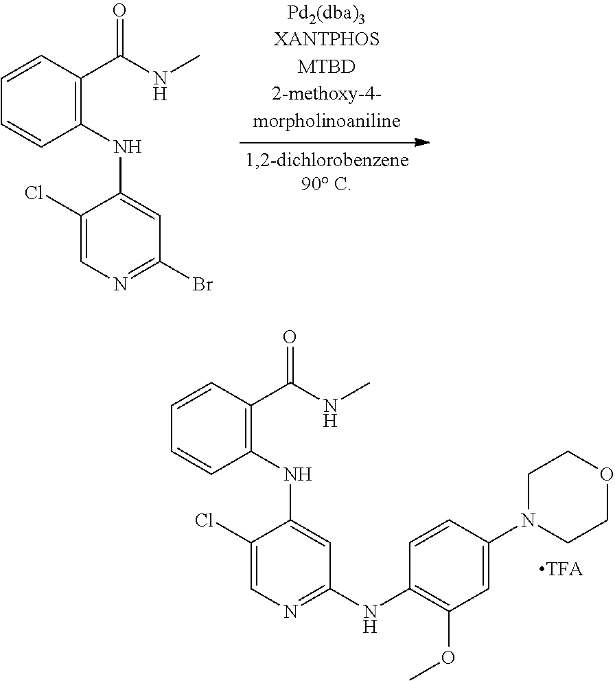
C1(Cl)=CN=C(Br)C=C1NC1=C(C(NC)=O)C=CC=C1.C1(Cl)=CN=C(NC2=C(OC)C=C(N3CCOCC3)C=C2)C=C1NC1=C(C(NC)=O)C=CC=C1
